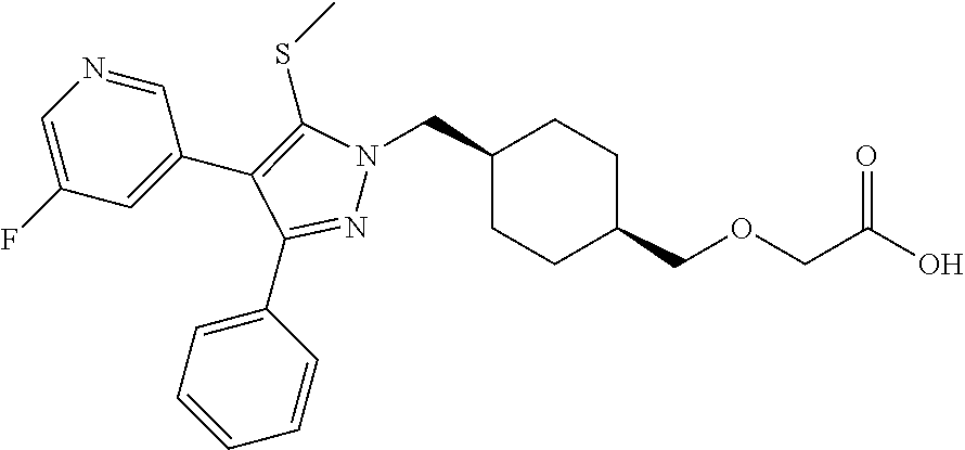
C1(CN2N=C(C3=CC=CC=C3)C(C3=CC(F)=CN=C3)=C2SC)CCC(COCC(O)=O)CC1
